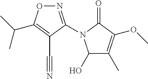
C1(O)C(C)=C(OC)C(=O)N1C1=NOC(C(C)C)=C1C#N
